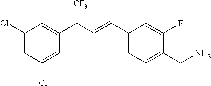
C1(Cl)=CC(C(C=CC2=CC=C(CN)C(F)=C2)[CF3])=CC(Cl)=C1
